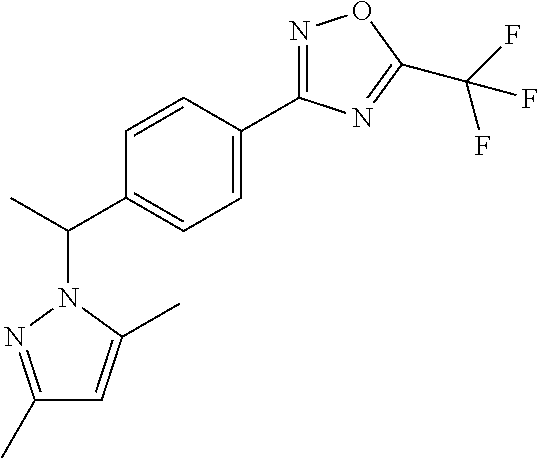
C1(C2=CC=C(C(N3C(C)=CC(C)=N3)C)C=C2)=NOC(C(F)(F)F)=N1
